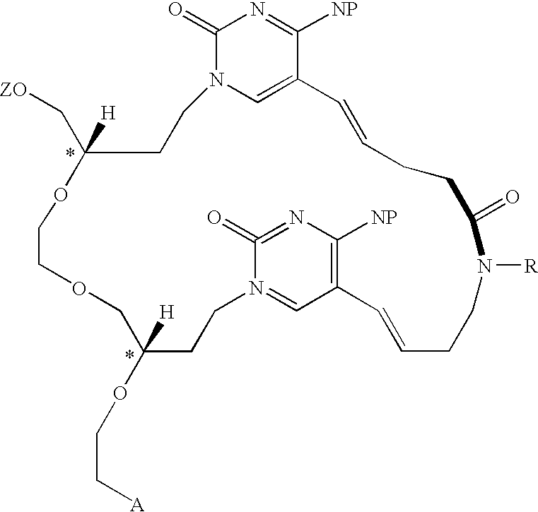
C1(=O)N2C=C(C([NP])=N1)C=CCCC(=O)N([R])CCC=CC1=C([NP])N=C(=O)N(=C1)CCC([H])(OCC[A])COCCOC(C[ZO])([H])CC2
